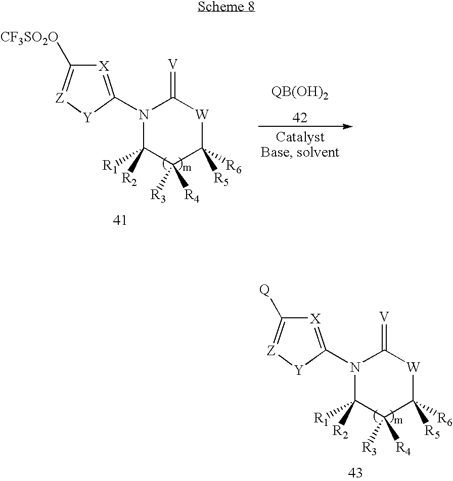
N1(C2=[X]C([Q])=[Z][Y]2)C([R1])([R2])C([R3])([R4])C([R6])([R5])[W]C1=[V].N1(C2=[X]C([CF3SO2O])=[Z][Y]2)C([R1])([R2])C([R3])([R4])C([R6])([R5])[W]C1=[V].[QB(OH)2]
